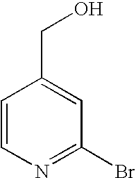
C1=CN=C(Br)C=C1CO
